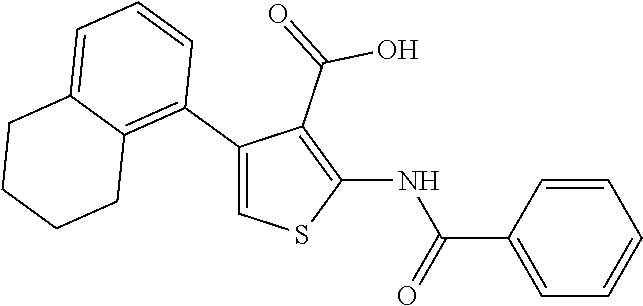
C1(C2=C3C(=CC=C2)CCCC3)=CSC(NC(C2=CC=CC=C2)=O)=C1C(=O)O
